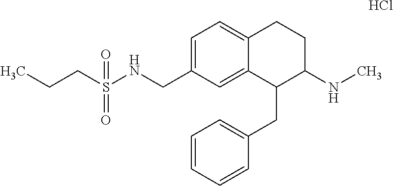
C1=C(CNS(=O)(=O)CCC)C=C2C(=C1)CCC(NC)C2CC1=CC=CC=C1.Cl
